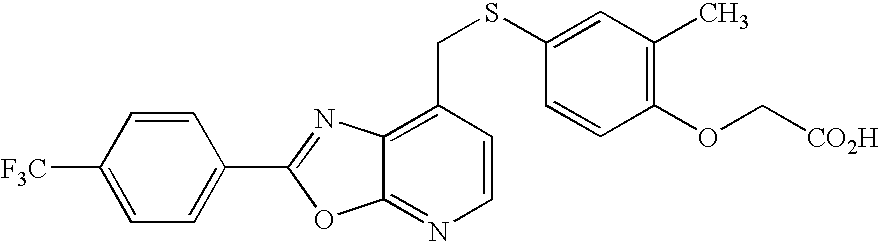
C1([F3C])=CC=C(C2=NC3=C(CSC4=CC(C)=C(OC[CO2H])C=C4)C=CN=C3O2)C=C1
